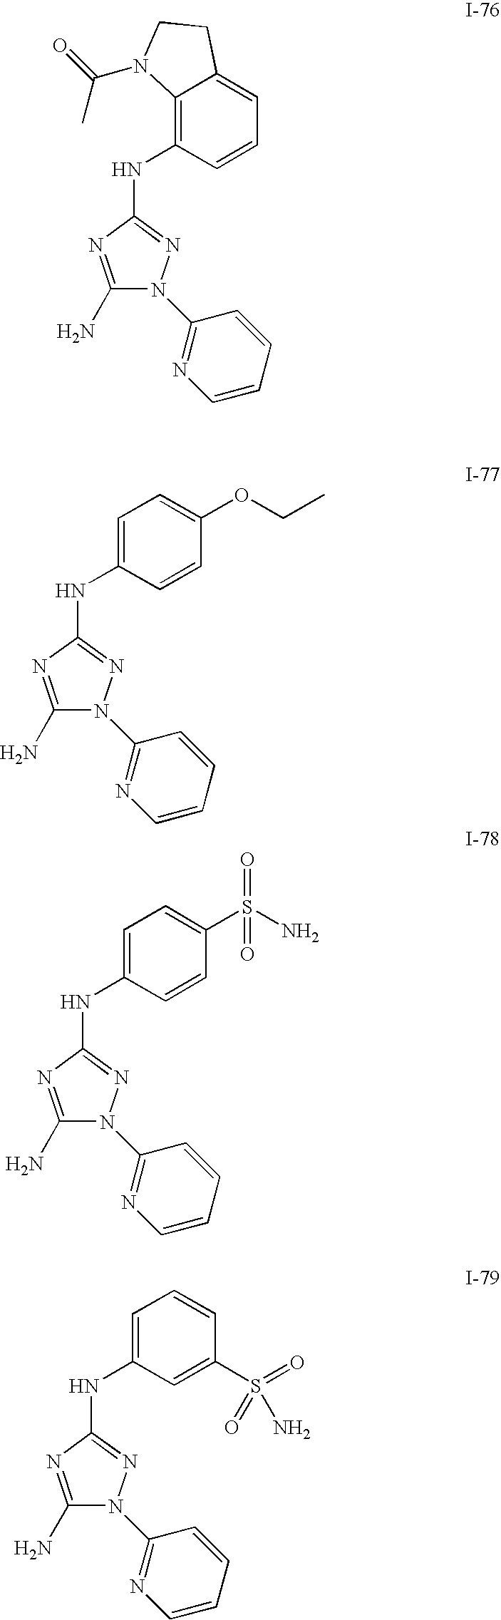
C1(N)=NC(NC2=C3C(=CC=C2)CCN3C(C)=O)=NN1C1=NC=CC=C1.C1(N)=NC(NC2=CC=C(OCC)C=C2)=NN1C1=NC=CC=C1.C1(N)=NC(NC2=CC=C(S(=O)(=O)N)C=C2)=NN1C1=NC=CC=C1.C1(N)=NC(NC2=CC=CC(S(=O)(=O)N)=C2)=NN1C1=NC=CC=C1
